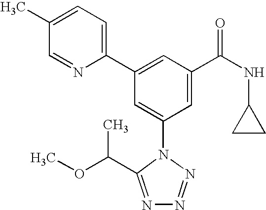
C1(C2=CC(C(NC3CC3)=O)=CC(N3C(C(OC)C)=NN=N3)=C2)=CC=C(C)C=N1
